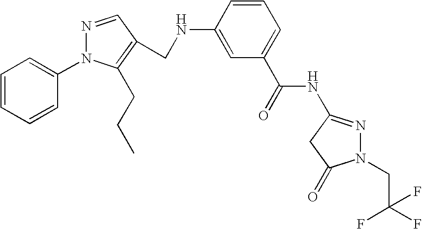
C1=CC=CC(N2N=CC(CNC3=CC(C(=O)NC4=NN(CC(F)(F)F)C(=O)C4)=CC=C3)=C2CCC)=C1
